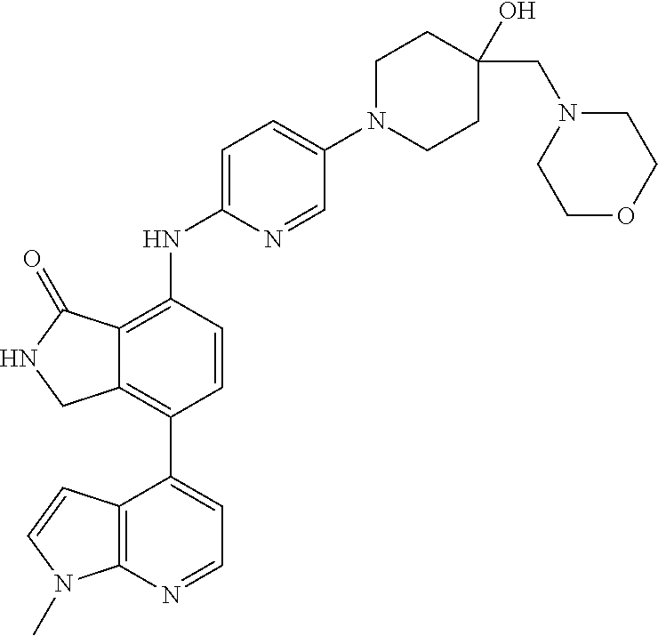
C12=C(C3=CC=NC4=C3C=CN4C)C=CC(NC3=CC=C(N4CCC(CN5CCOCC5)(O)CC4)C=N3)=C1C(=O)NC2
